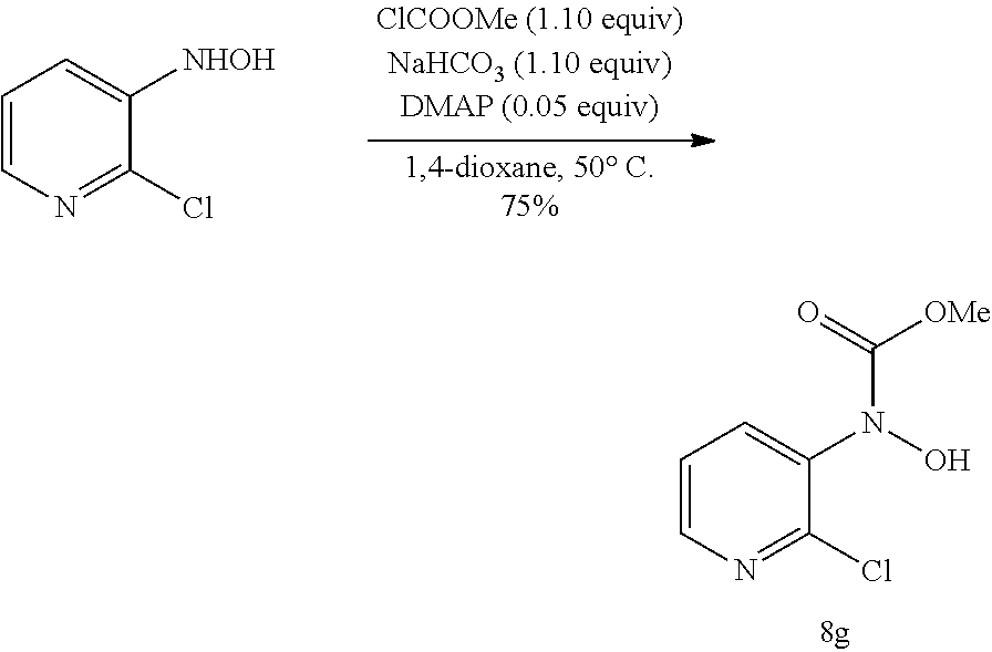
C1=CN=C(Cl)C([NHOH])=C1.C1=CN=C(Cl)C(N(O)C([OMe])=O)=C1
